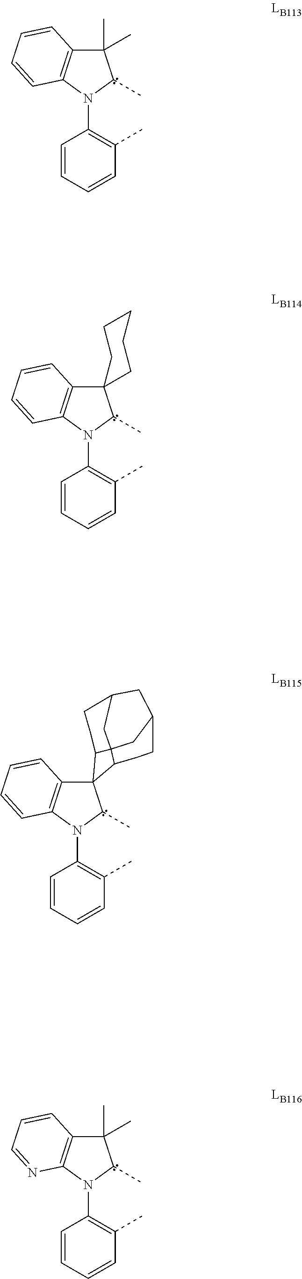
C1(C)(C)C2=C(N(C3=C(C)C=CC=C3)C1C)C=CC=C2.C12(C3=C(N(C4=C(C)C=CC=C4)C1C)C=CC=C3)CCCCC2.C1(C)(C)C2=C(N(C3=C(C)C=CC=C3)C1C)N=CC=C2.C12=C(N(C3=C(C)C=CC=C3)C(C)C13C1CCC4CC15C3CCC(C5)C4)C=CC=C2
